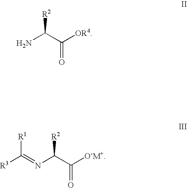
NC(C([OR4])=O)[R2].[R3]C(=NC(C([O-M+])=O)[R2])[R1]
